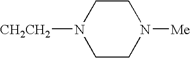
N1([CH2CH2])CCN([Me])CC1
